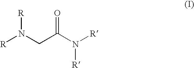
[R]N(CC(N([R])[R])=O)[R]
